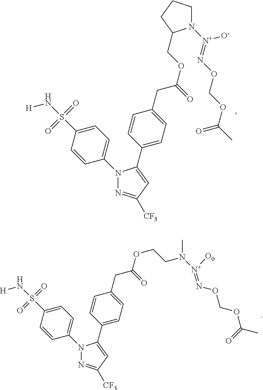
C1=CC(N2N=C([CF3])C=C2C2=CC=C(CC(OCC3N([N+](=NOCOC(=O)C)[O-])CCC3)=O)C=C2)=CC=C1S(N[H])(=O)=O.C1=CC(N2N=C([CF3])C=C2C2=CC=C(CC(=O)OCCN(C)[N+]([O0])=NOCOC(=O)C)C=C2)=CC=C1S(N[H])(=O)=O
